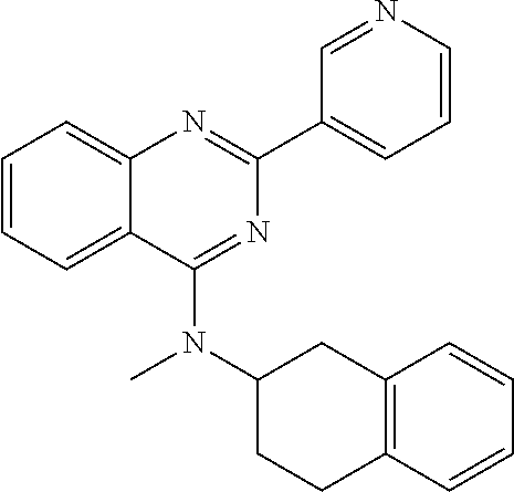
C1(C2=CC=CN=C2)=NC2=CC=CC=C2C(N(C2CCC3=C(C2)C=CC=C3)C)=N1
